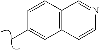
C12=C(C=CC(C)=C1)C=NC=C2
